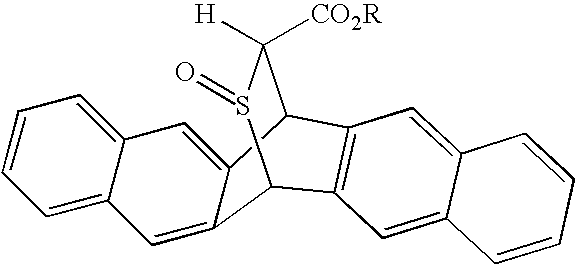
C12=CC3=CC=CC=C3C=C1C1C([H])([CO2R])S(=O)C2C2=C1C=C1C(=C2)C=CC=C1
